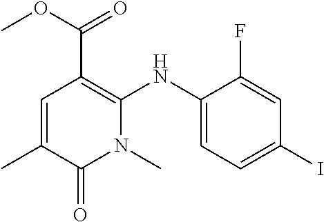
C1=C(NC2=C(C(OC)=O)C=C(C)C(=O)N2C)C(F)=CC(I)=C1
